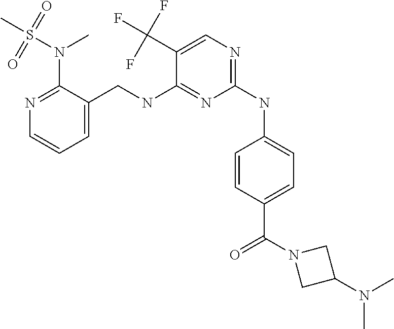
C1=CC(C(N2CC(N(C)C)C2)=O)=CC=C1NC1=NC=C(C(F)(F)F)C(NCC2=CC=CN=C2N(C)S(C)(=O)=O)=N1
